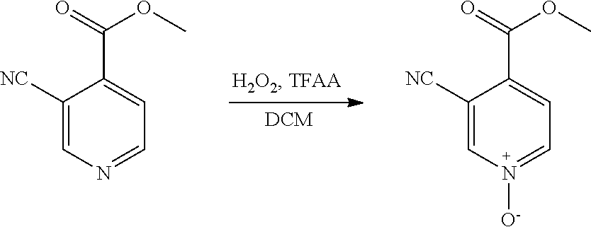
C1([NC])=CN=CC=C1C(=O)OC.C1([NC])=CN([O-])=CC=C1C(=O)OC
